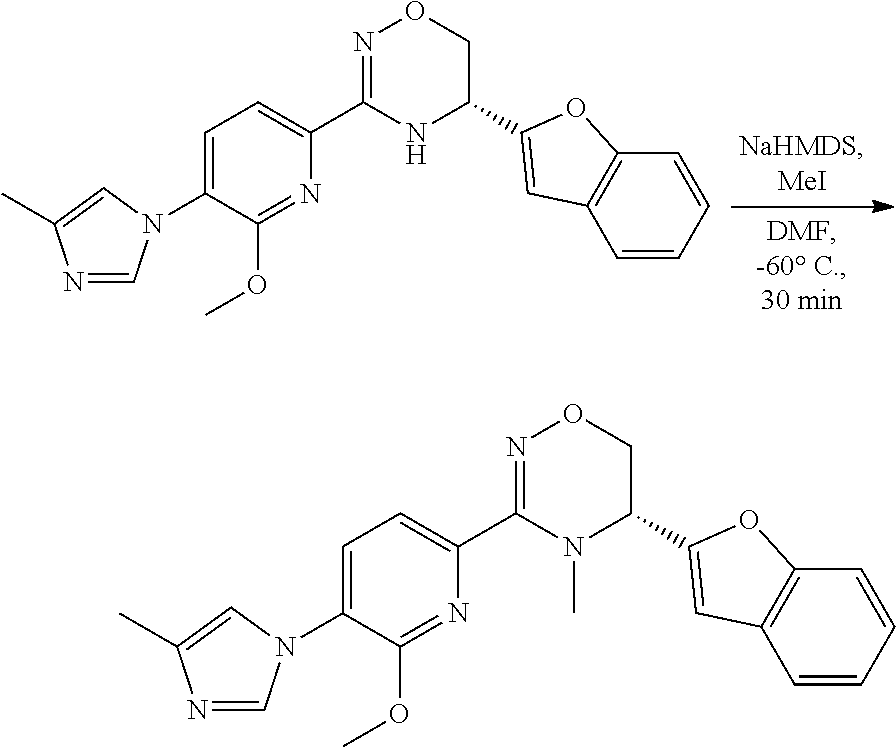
N1=C(C2=CC=C(N3C=NC(C)=C3)C(OC)=N2)NC(C2=CC3=C(C=CC=C3)O2)CO1.N1=C(C2=CC=C(N3C=NC(C)=C3)C(OC)=N2)N(C)C(C2=CC3=C(C=CC=C3)O2)CO1
